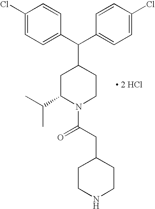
C1=CC(C(C2=CC=C(Cl)C=C2)C2CC(C(C)C)N(C(CC3CCNCC3)=O)CC2)=CC=C1Cl.[ 2 HCl]
